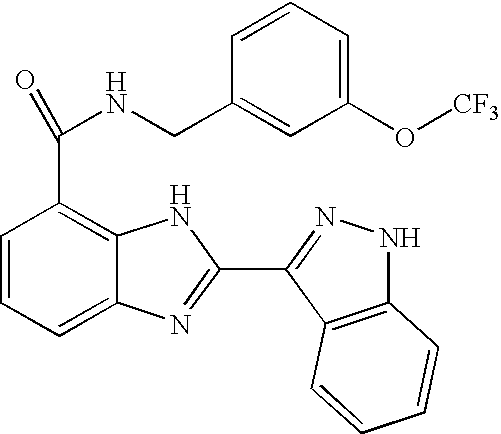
C1=CC=C2C(=C1C(=O)NCC1=CC(O[CF3])=CC=C1)NC(C1=NNC3=C1C=CC=C3)=N2
